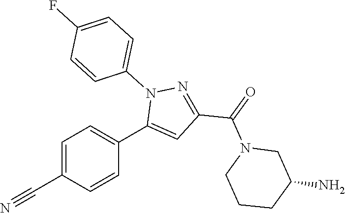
C1=C(C#N)C=CC(C2=CC(C(=O)N3CCCC(N)C3)=NN2C2=CC=C(F)C=C2)=C1
